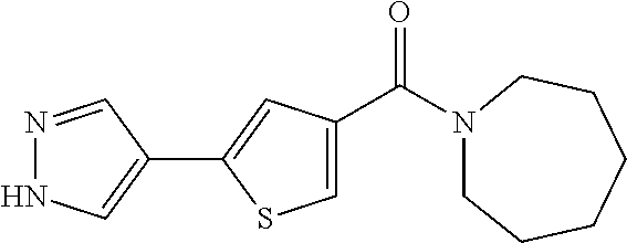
N1(C(C2=CSC(C3=CNN=C3)=C2)=O)CCCCCC1
